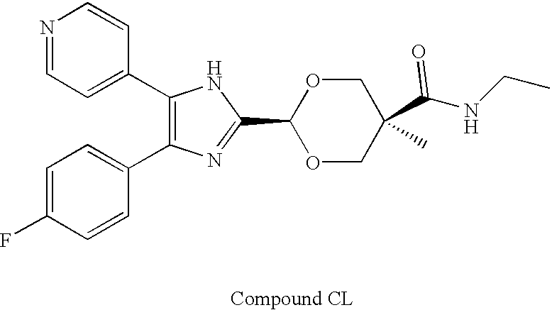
C1(C2=CC=NC=C2)=C(C2=CC=C(F)C=C2)N=C(C2OCC(C(=O)NCC)(C)CO2)N1
